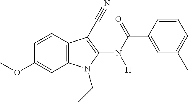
C12=C(N(CC)C(N([H])C(C3=CC(C)=CC=C3)=O)=C1C#N)C=C(OC)C=C2
